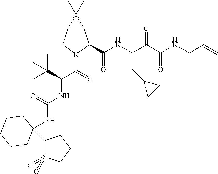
C12C(CN(C(=O)C(NC(NC3(C4S(=O)(=O)CCC4)CCCCC3)=O)C(C)(C)C)C1C(NC(C(C(NCC=C)=O)=O)CC1CC1)=O)C2(C)C
